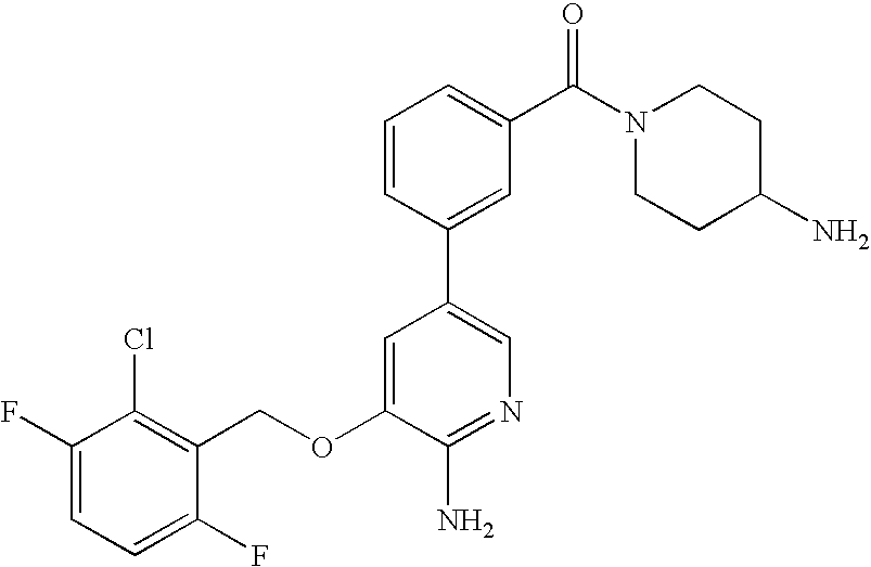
C1(F)=CC=C(F)C(COC2=CC(C3=CC(C(N4CCC(N)CC4)=O)=CC=C3)=CN=C2N)=C1Cl
